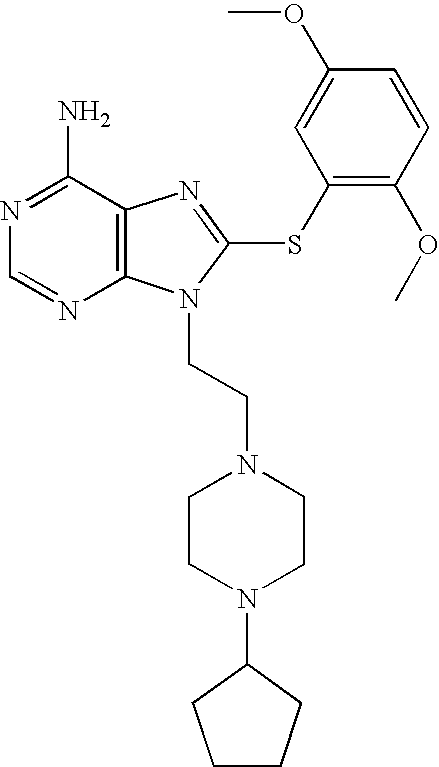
N1=C(N)C2=C(N=C1)N(CCN1CCN(C3CCCC3)CC1)C(SC1=C(OC)C=CC(OC)=C1)=N2
